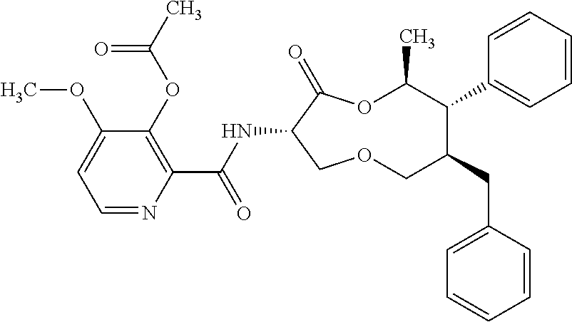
C1(OC)=CC=NC(C(NC2C(=O)OC(C)C(C3=CC=CC=C3)C(CC3=CC=CC=C3)COC2)=O)=C1OC(C)=O
